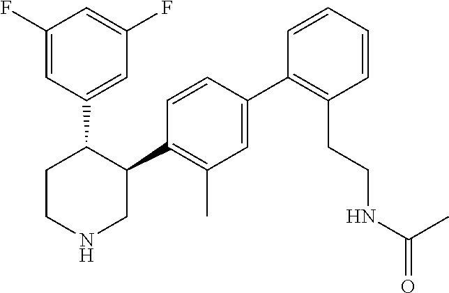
C1(C2=C(C)C=C(C3=C(CCNC(=O)C)C=CC=C3)C=C2)C(C2=CC(F)=CC(F)=C2)CCNC1
